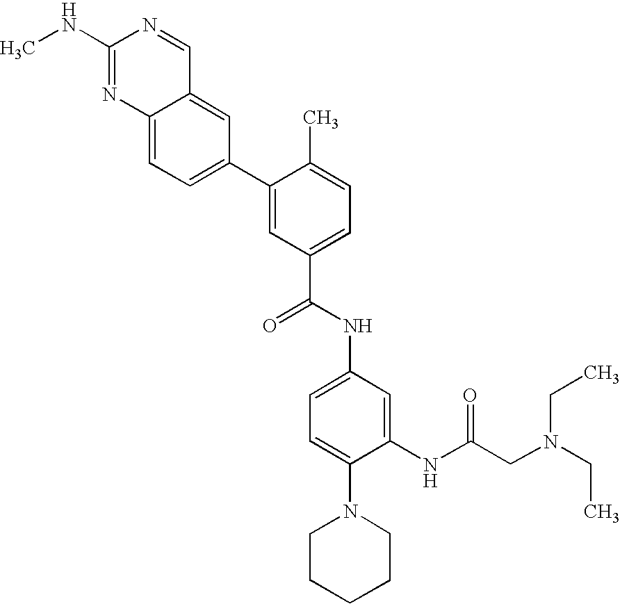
C1(NC)=NC2=CC=C(C3=CC(C(NC4=CC=C(N5CCCCC5)C(NC(CN(CC)CC)=O)=C4)=O)=CC=C3C)C=C2C=N1
